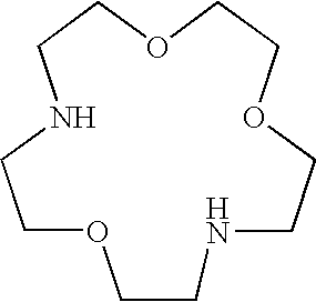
C1CNCCOCCOCCNCCO1
